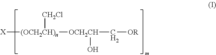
[X][(OCH2CH)n]([OCH2CH](C[OR])O)[CH2Cl]
